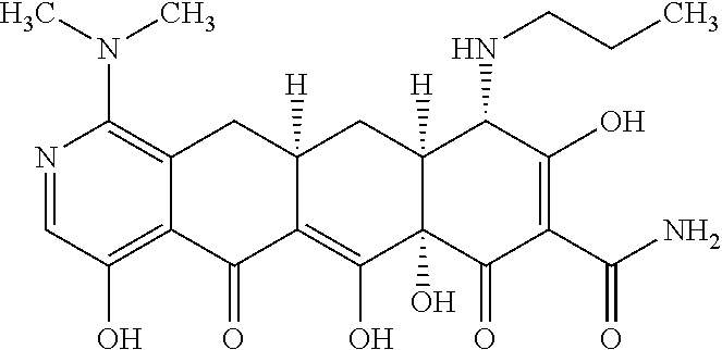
C12=C(O)C=NC(N(C)C)=C1CC1([H])C(=C(O)C3(O)C([H])(C1)C(NCCC)C(O)=C(C(N)=O)C3=O)C2=O
